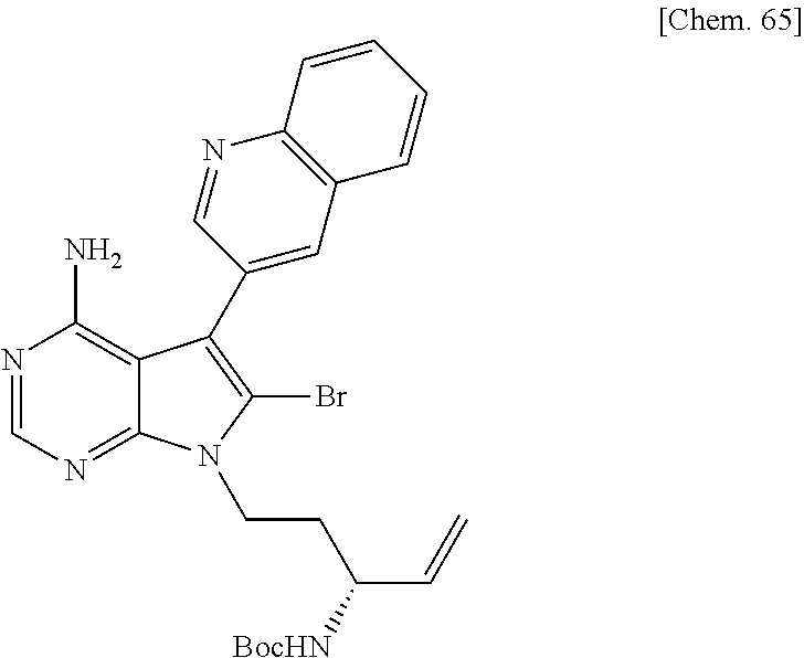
N1=CN=C2C(=C1N)C(C1=CC3=C(N=C1)C=CC=C3)=C(Br)N2CCC([BocHN])C=C
